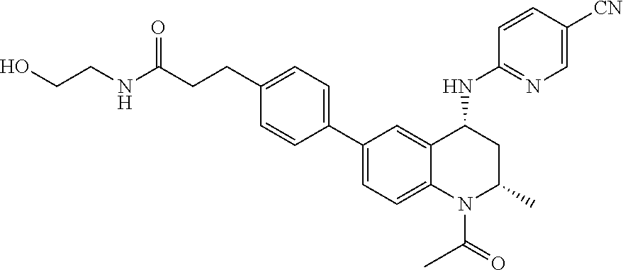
C1(C2=CC=C3C(=C2)C(NC2=NC=C([CN])C=C2)CC(C)N3C(=O)C)=CC=C(CCC(NCCO)=O)C=C1
